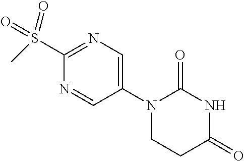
CS(C1=NC=C(N2CCC(=O)NC2=O)C=N1)(=O)=O
